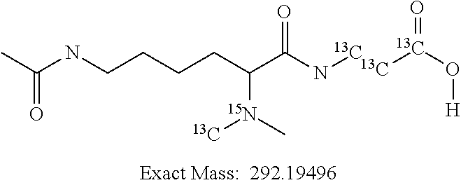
CC(NCCCCC(C(=O)N[13C])[15N](C)[13C])=O.[13C][13C](O[H])=O
